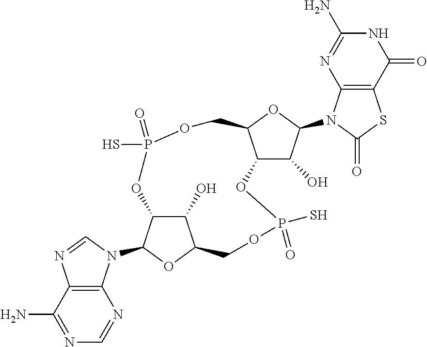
C12C(O)C(N3C4=C(C(=O)NC(N)=N4)SC3=O)OC1COP(S)(=O)OC1C(O)C(OC1N1C3=C(C(N)=NC=N3)N=C1)COP(=O)(S)O2
